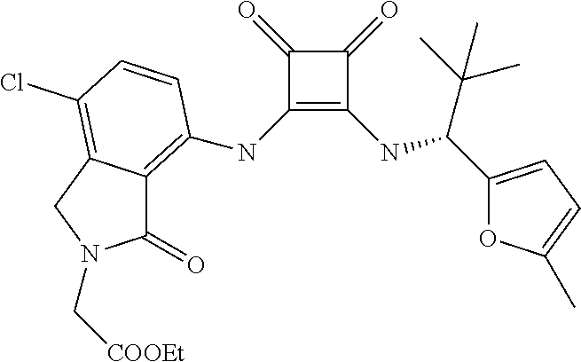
C1(=O)C(NC2=C3C(=O)N(C[COOEt])CC3=C(Cl)C=C2)=C(NC(C(C)(C)C)C2=CC=C(C)O2)C1=O
